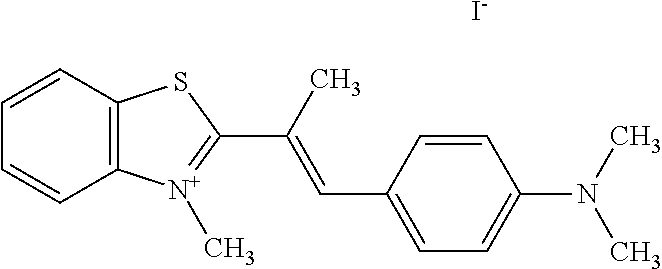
C12=C(C=CC=C1)SC(C(=CC1=CC=C(N(C)C)C=C1)C)=[N+]2C.[I-]
